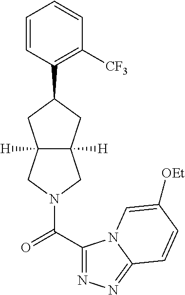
C1=CC(C2CC3([H])C([H])(C2)CN(C(C2=NN=C4N2C=C([OEt])C=C4)=O)C3)=C([CF3])C=C1
